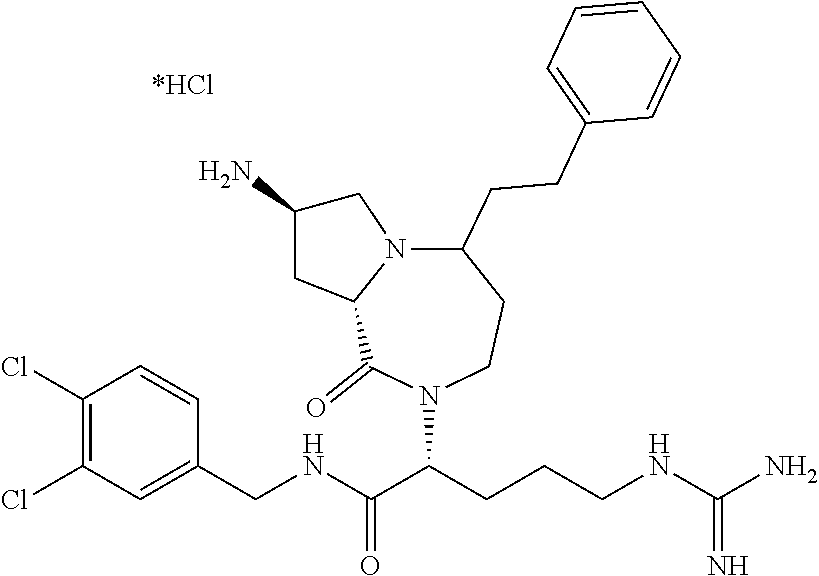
C1(CNC(C(CCCNC(N)=N)N2C(=O)C3N(C(CCC4=CC=CC=C4)CC2)CC(N)C3)=O)=CC(Cl)=C(Cl)C=C1
